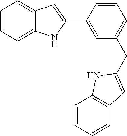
C1=CC=C2C(=C1)C=C(C1=CC(CC3=CC4=C(C=CC=C4)N3)=CC=C1)N2
